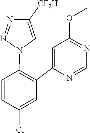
C1=NC(C2=C(N3C=C([CF2H])N=N3)C=CC(Cl)=C2)=CC(OC)=N1
